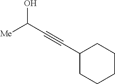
OC(C#CC1CCCCC1)[Me]
